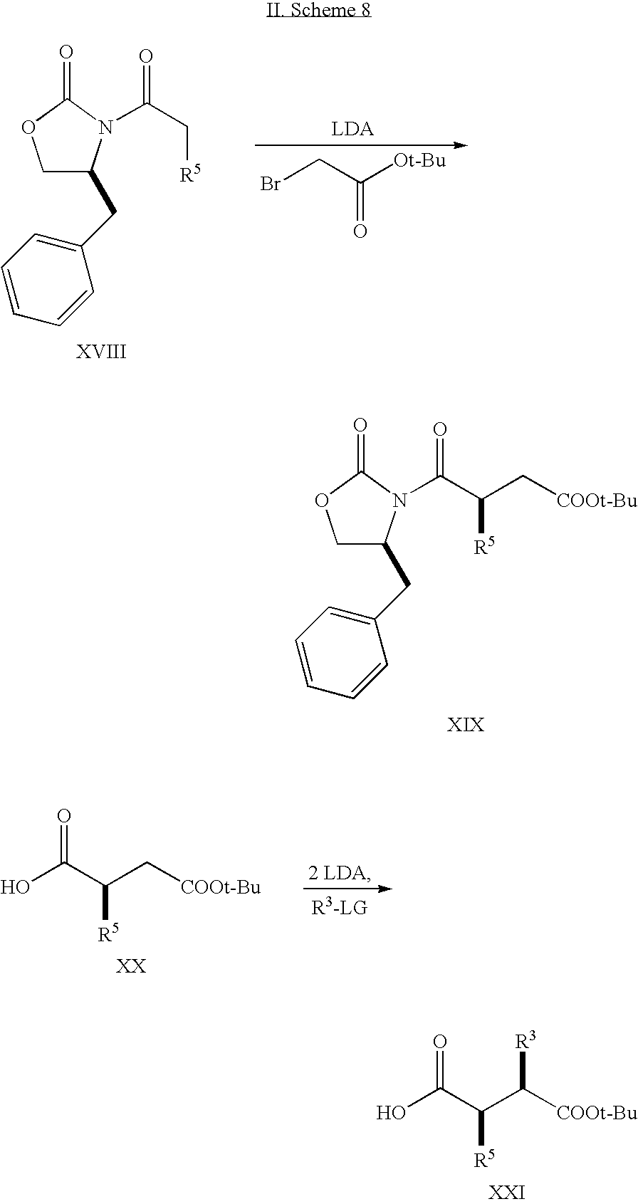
C1C(CC2=CC=CC=C2)N(C(C[R5])=O)C(=O)O1.BrCC([Ot-Bu])=O.C1C(CC2=CC=CC=C2)N(C(C([R5])C[COOt-Bu])=O)C(=O)O1.OC(C(C[COOt-Bu])[R5])=O.OC(C(C([COOt-Bu])[R3])[R5])=O
